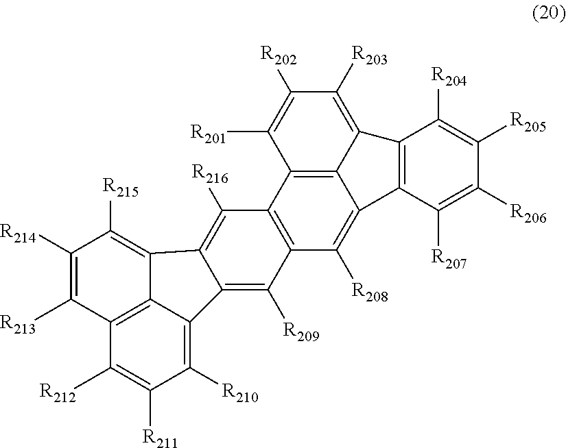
C12=C3C(=C([R210])C([R211])=C1[R212])C1=C([R209])C4=C(C([R216])=C1C3=C([R215])C([R214])=C2[R213])C1=C2C(=C4[R208])C3=C(C2=C([R203])C([R202])=C1[R201])C([R204])=C([R205])C([R206])=C3[R207]
